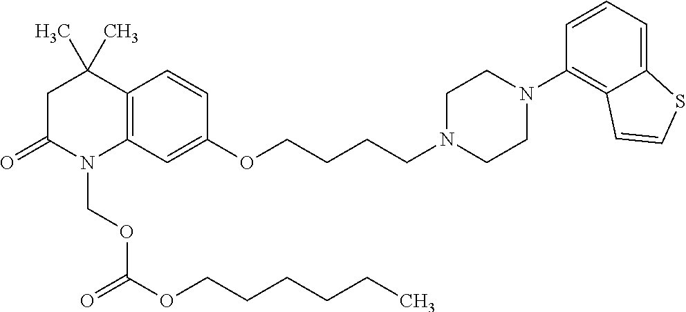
C12=C(C=C(OCCCCN3CCN(C4=C5C(=CC=C4)SC=C5)CC3)C=C1)N(COC(=O)OCCCCCC)C(=O)CC2(C)C
